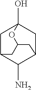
C1C2C(N)C3CC1(O)OC(C2)C3
